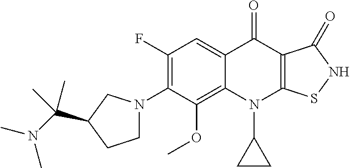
C12=C(OC)C(N3CCC(C(N(C)C)(C)C)C3)=C(F)C=C1C(=O)C1=C(N2C2CC2)SNC1=O
